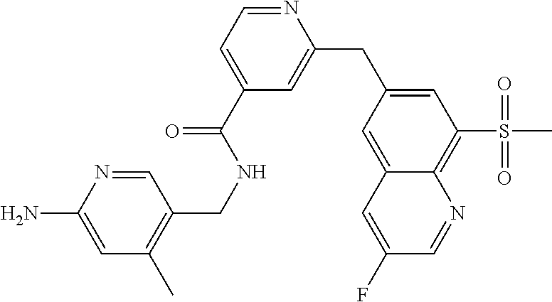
C1(N)=CC(C)=C(CNC(C2=CC=NC(CC3=CC(S(C)(=O)=O)=C4C(=C3)C=C(F)C=N4)=C2)=O)C=N1
